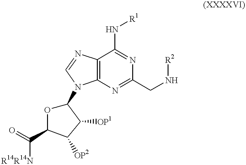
C12=C(N=C(CN[R2])N=C1N[R1])N(C1OC(C(=O)[R14R14N])C([OP2])C1[OP1])C=N2
